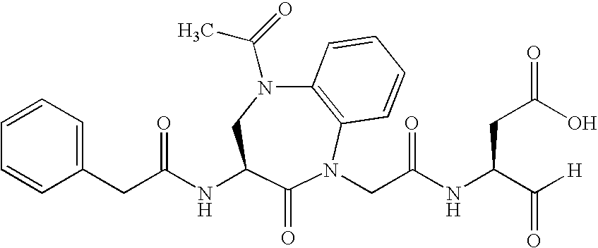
C12=C(N(CC(NC(C([H])=O)CC(=O)O)=O)C(=O)C(NC(CC3=CC=CC=C3)=O)CN1C(=O)C)C=CC=C2
